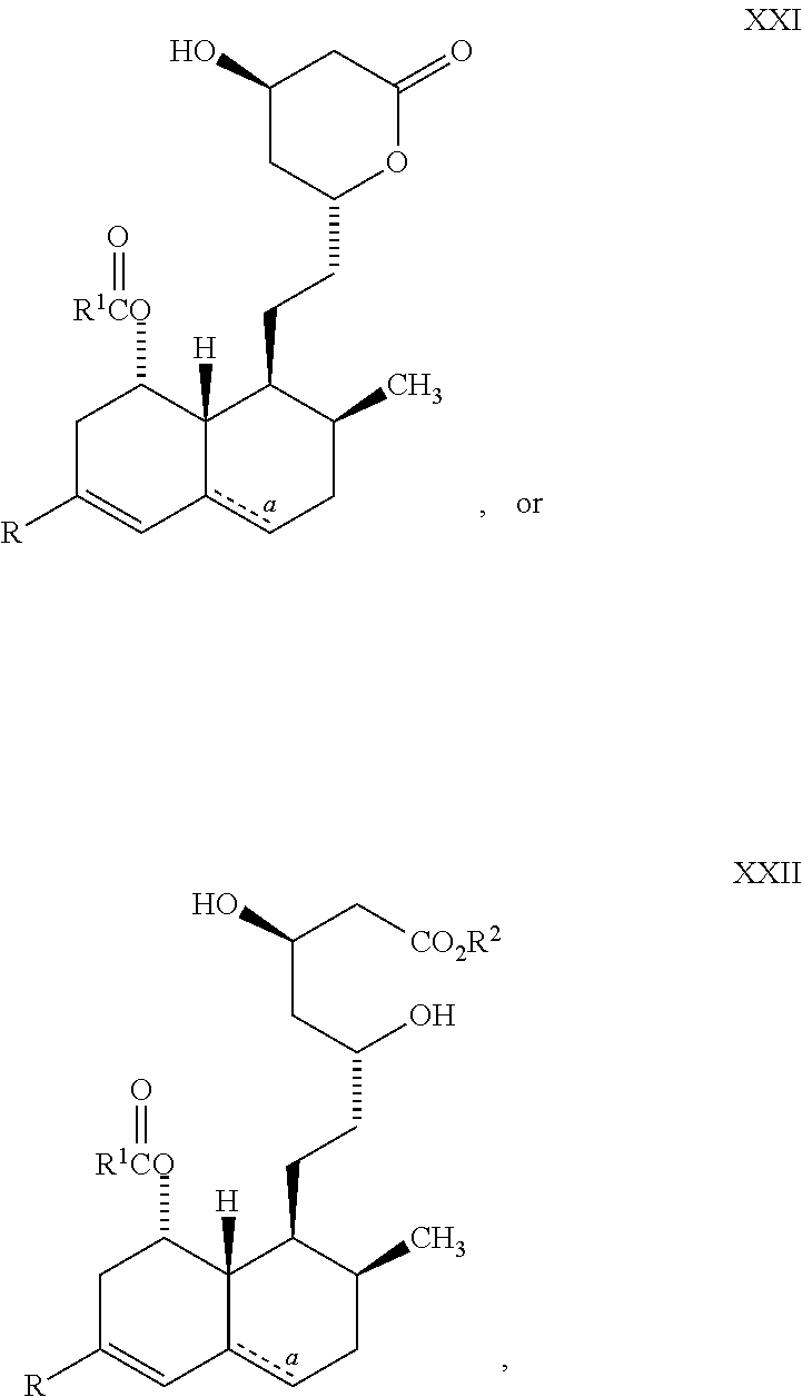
C1C([R])=Cc2cCC(C)C(CCC(O)CC(C[CO2R2])O)C2([H])C1[R1CO]=O.C1C([R])=Cc2cCC(C)C(CCC3OC(=O)CC(O)C3)C2([H])C1[R1CO]=O
